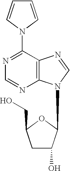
C12=C(N=CN1C1C(O)CC(CO)O1)C(N1C=CC=C1)=NC=N2
